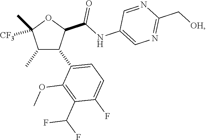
C1(C)C(C2=CC=C(F)C(C(F)F)=C2OC)C(C(NC2=CN=C(C[OH])N=C2)=O)OC1([CF3])C
